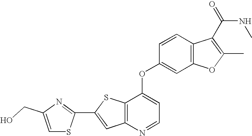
C1(C2=NC(CO)=CS2)=CC2=C(S1)C(OC1=CC3=C(C=C1)C(C(=O)NC)=C(C)O3)=CC=N2
